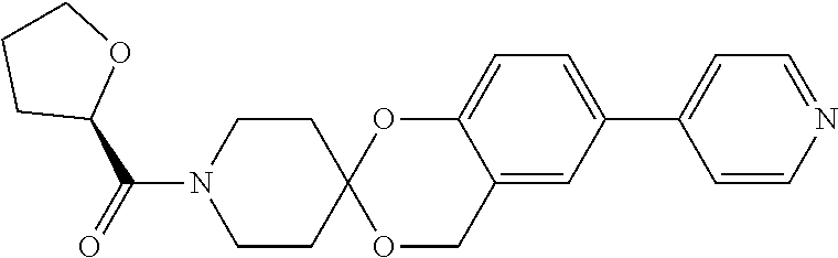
C1=C(C2=CC=C3C(=C2)COC2(O3)CCN(C(=O)C3OCCC3)CC2)C=CN=C1
